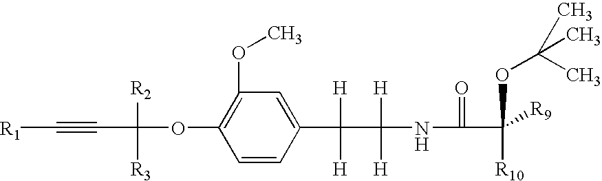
C1(OC)=C(OC([R2])([R3])C#C[R1])C=CC(C([H])([H])C([H])([H])NC(=O)C([R10])([R9])OC(C)(C)C)=C1
